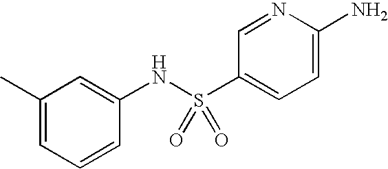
CC1=CC=CC(NS(C2=CC=C(N)N=C2)(=O)=O)=C1
